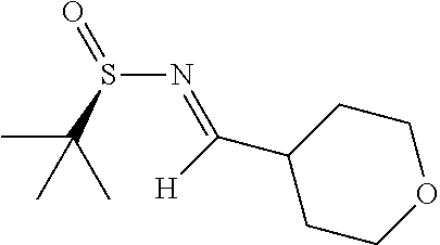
C1COCCC1C([H])=NS(=O)C(C)(C)C
